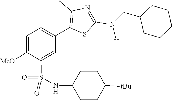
C1(CN(C2=NC(C)=C(C3=CC=C([MeO])C(S(=O)(NC4CCC([tBu])CC4)=O)=C3)S2)[H])CCCCC1
